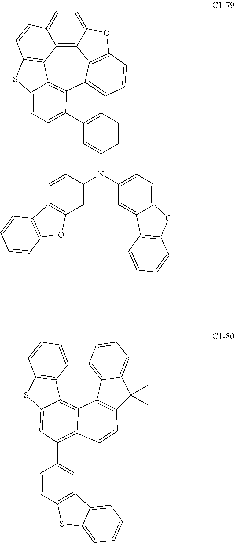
C12=C3C4=C5C=CC3=CC=C1OC1=C2C(=CC=C1)C1=C4C(=CC=C1C1=CC=CC(N(C2=CC=C3C(=C2)C2=C(O3)C=CC=C2)C2=CC3=C(C=C2)C2=C(O3)C=CC=C2)=C1)S5.C12=C3C4=C(C(C)(C)C3=CC=C1)C=CC1=C(C3=CC5=C(C=C3)SC3=CC=CC=C53)C=C3C(=C41)C1=C(C=CC=C21)S3
